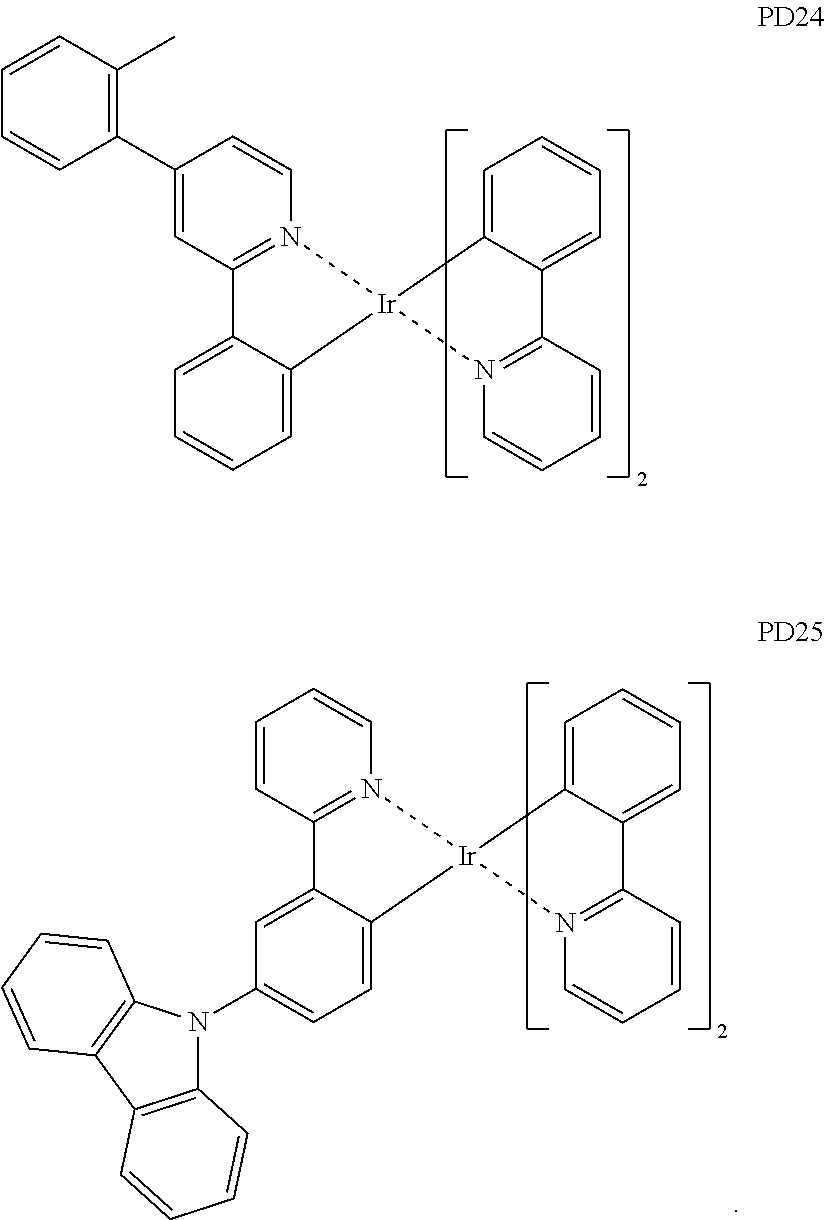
C1=CC=CN2=C1C1=CC=CC=C1[Ir]21N2=C(C=C(C3=C(C)C=CC=C3)C=C2)C2=CC=CC=C21.C1=CC=CN2=C1C1=CC=CC=C1[Ir]21N2=C(C=CC=C2)C2=CC(N3C4=C(C5=C3C=CC=C5)C=CC=C4)=CC=C21
